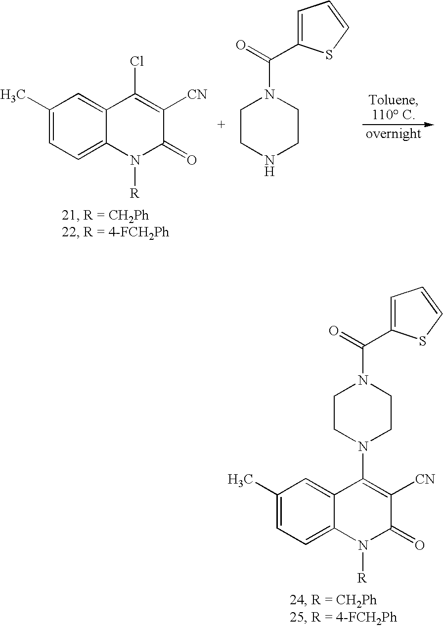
C1(C)=CC=C2C(=C1)C(Cl)=C([CN])C(=O)N2[R].C1CN(C(=O)C2=CC=CS2)CCN1.C1(C)=CC=C2C(=C1)C(N1CCN(C(=O)C3=CC=CS3)CC1)=C([CN])C(=O)N2[R]
